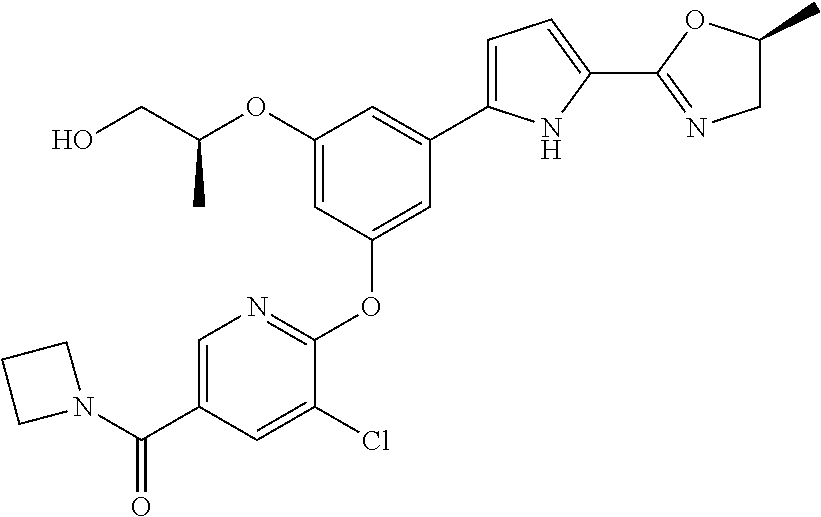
OCC(OC1=CC(OC2=NC=C(C(N3CCC3)=O)C=C2Cl)=CC(C2=CC=C(C3=NCC(C)O3)N2)=C1)C
